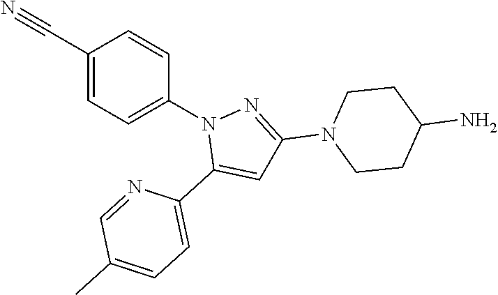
C1(C#N)=CC=C(N2C(C3=CC=C(C)C=N3)=CC(N3CCC(N)CC3)=N2)C=C1
